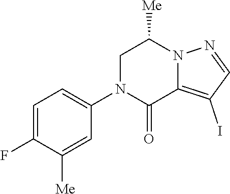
C1=C(F)C([Me])=CC(N2C(=O)C3=C(I)C=NN3C([Me])C2)=C1
